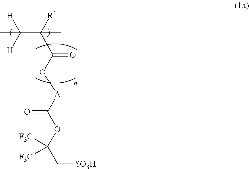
C(C([R1])(C(O[A]C(OC(C[SO3H])([F3C])[F3C])=O)=O)C)([H])([H])C
